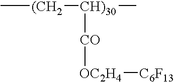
C[(CH2][CH)30]([CO][OC2H4][C6F13])C
